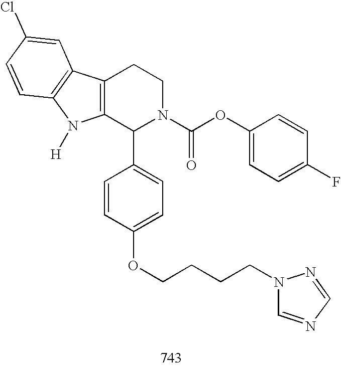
C12=C(C(C3=CC=C(OCCCCN4C=NC=N4)C=C3)N(C(OC3=CC=C(F)C=C3)=O)CC1)N([H])C1=C2C=C(Cl)C=C1
